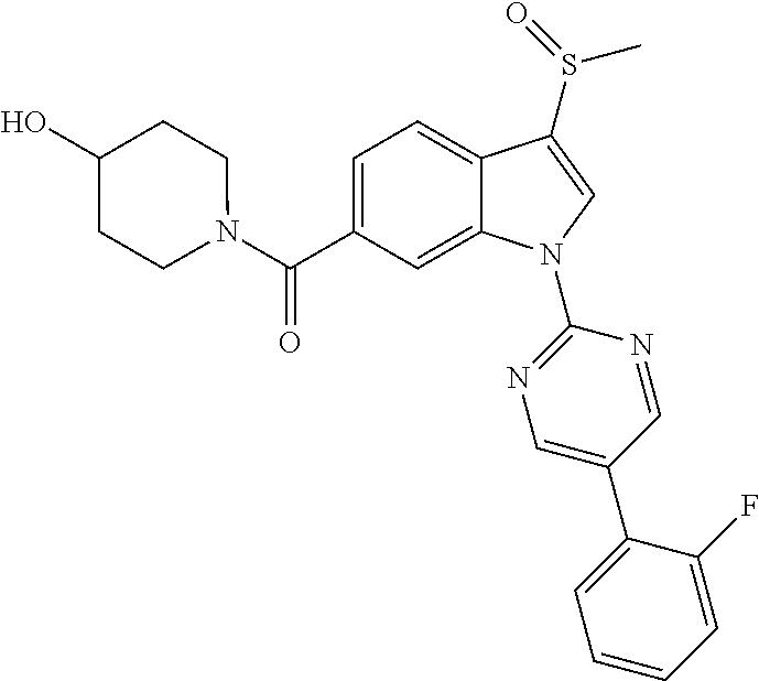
C(C1=CC=C2C(=C1)N(C1=NC=C(C3=CC=CC=C3F)C=N1)C=C2S(=O)C)(=O)N1CCC(O)CC1
